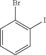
C1=CC=CC(I)=C1Br
